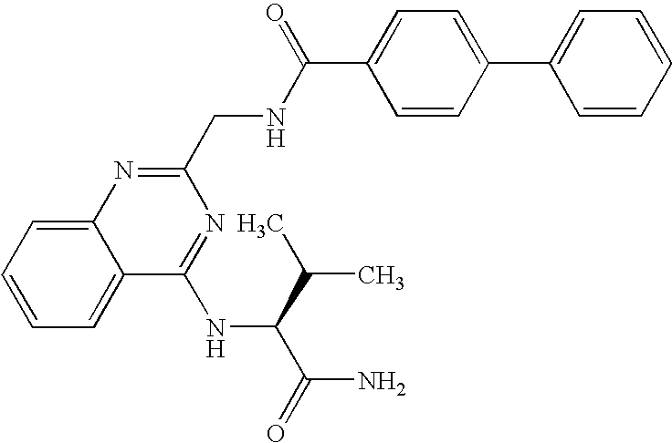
C1=C2C(=CC=C1)C(NC(C(C)C)C(N)=O)=NC(CNC(=O)C1=CC=C(C3=CC=CC=C3)C=C1)=N2
